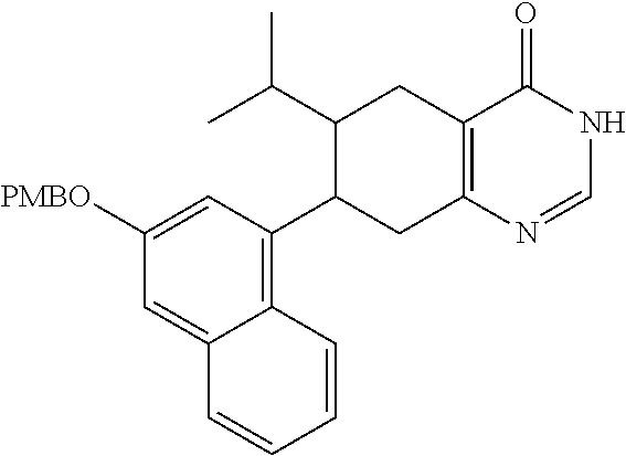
C12=C(CC(C3=C4C(=CC([PMBO])=C3)C=CC=C4)C(C(C)C)C1)N=CNC2=O
